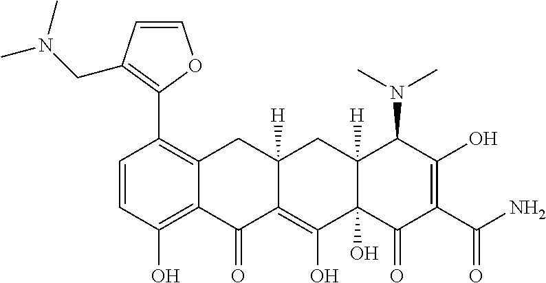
C1=CC(O)=C2C(=C1C1=C(CN(C)C)C=CO1)CC1([H])C(=C(O)C3(O)C([H])(C1)C(N(C)C)C(O)=C(C(=O)N)C3=O)C2=O
